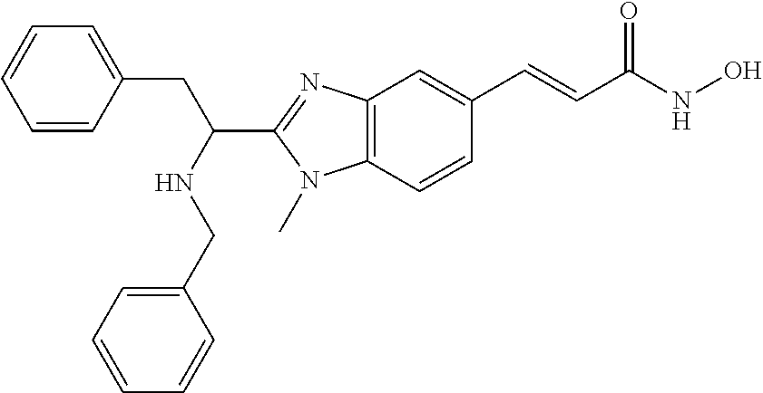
C1=CC(CC(C2=NC3=C(N2C)C=CC(C=CC(NO)=O)=C3)NCC2=CC=CC=C2)=CC=C1
